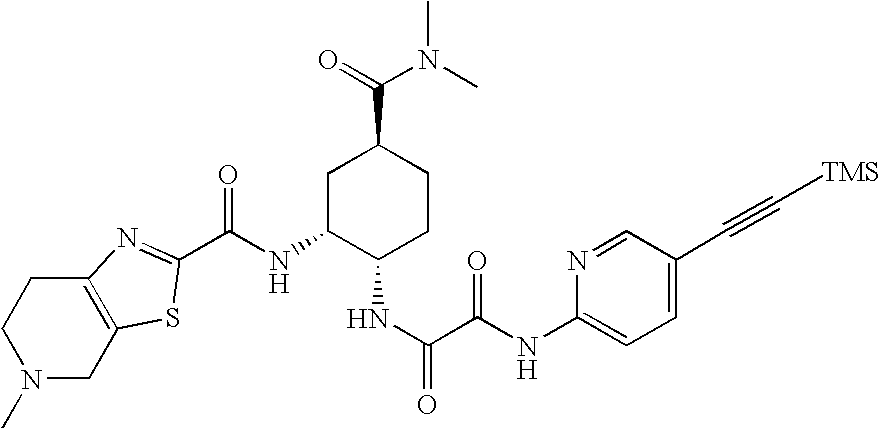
N1(C)CC2=C(CC1)N=C(C(NC1C(NC(=O)C(NC3=CC=C(C#C[TMS])C=N3)=O)CCC(C(=O)N(C)C)C1)=O)S2
